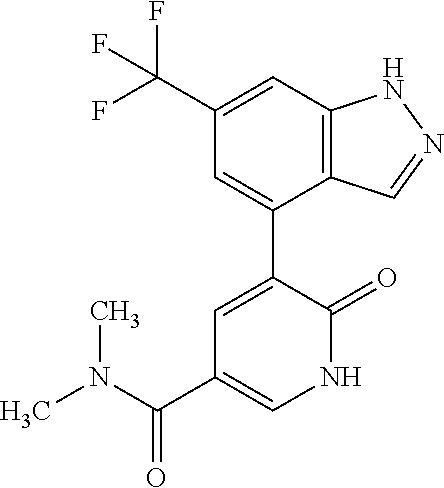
C1=C(C(F)(F)F)C=C(C2=CC(C(N(C)C)=O)=CNC2=O)C2=C1NN=C2
